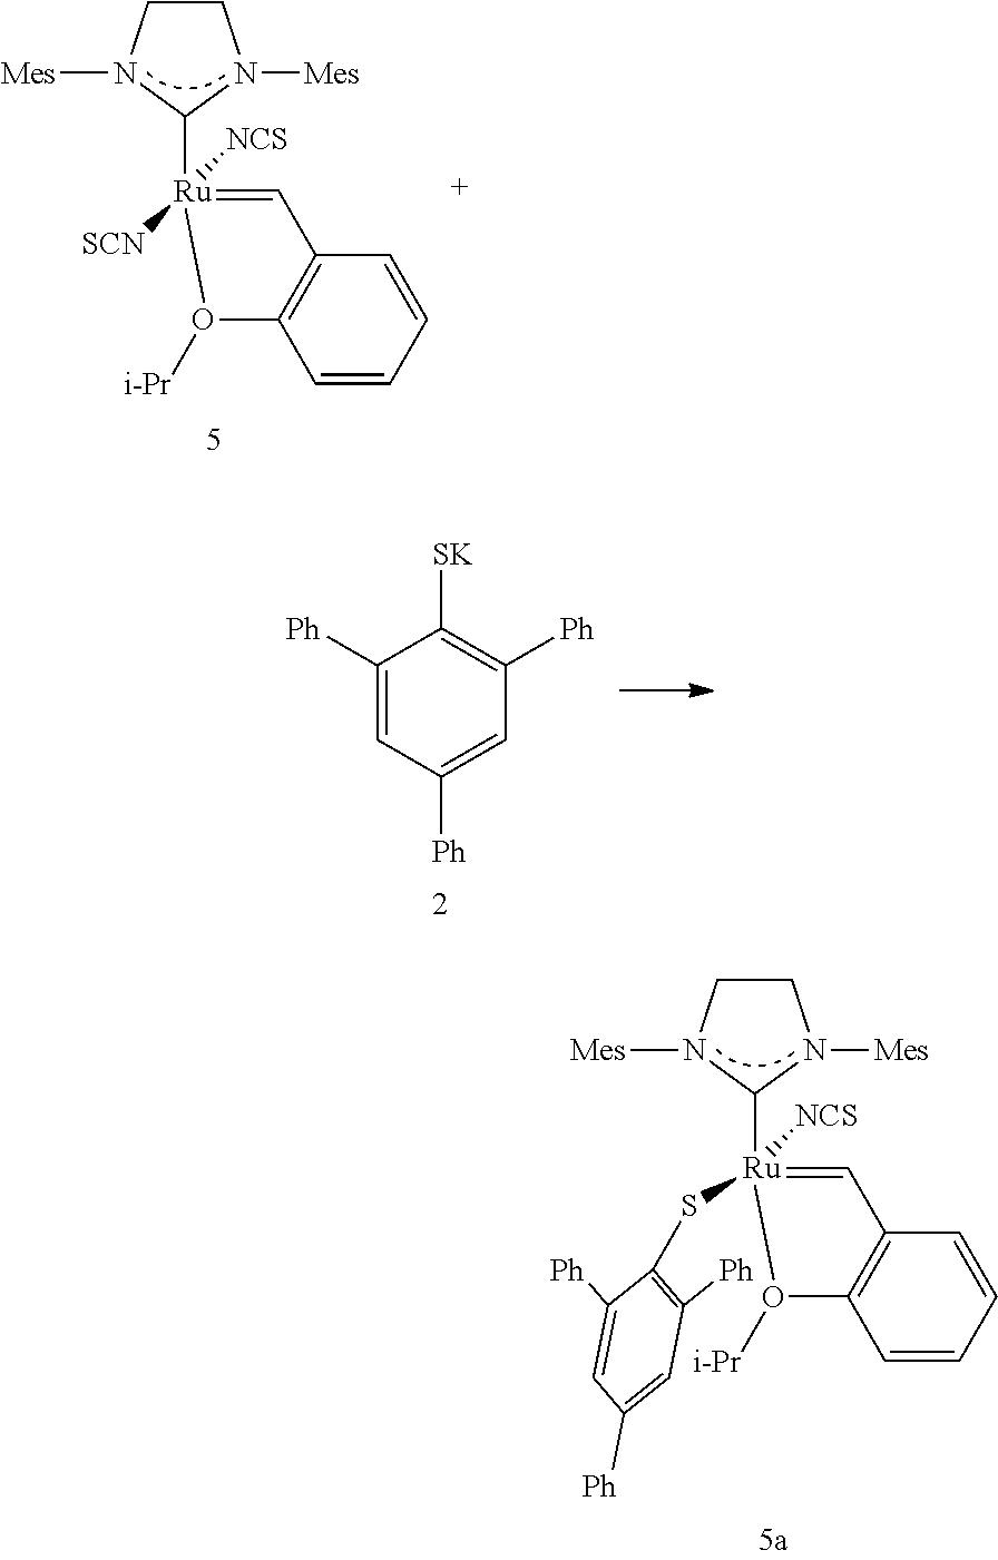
C1CN([Mes])C([Ru]2(SC3=C([Ph])C=C([Ph])C=C3[Ph])([NCS])=CC3=C(C=CC=C3)O2[i-Pr])N1[Mes].C1CN([Mes])C([Ru]2([SCN])([NCS])=CC3=C(C=CC=C3)O2[i-Pr])N1[Mes].C1([Ph])=CC([Ph])=CC([Ph])=C1[SK]
